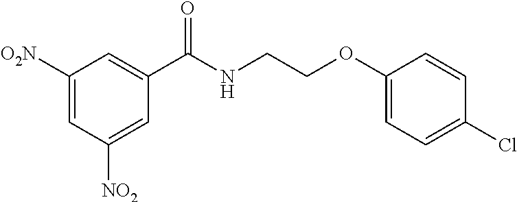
C1([O2N])=CC([NO2])=CC(C(NCCOC2=CC=C(Cl)C=C2)=O)=C1
